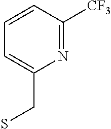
C1=CC([CF3])=NC(CS)=C1
